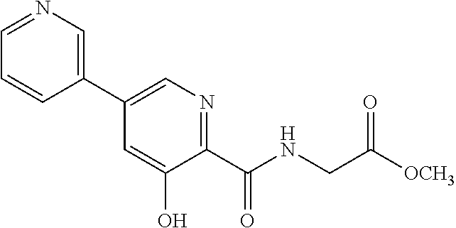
C1(C2=CN=CC=C2)=CN=C(C(NCC([OCH3])=O)=O)C(O)=C1
